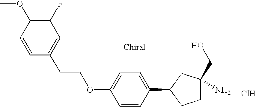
Cl.C1=CC(C2CCC(N)(CO)C2)=CC=C1OCCC1=CC(F)=C(OC)C=C1
